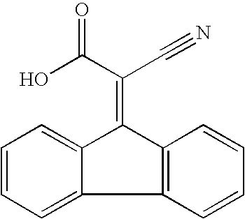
C1=CC=C2C(=C1)C(=C(C#N)C(O)=O)C1=C2C=CC=C1
